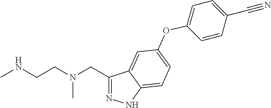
C1(CN(CCNC)C)=NNC2=CC=C(OC3=CC=C(C#N)C=C3)C=C12
